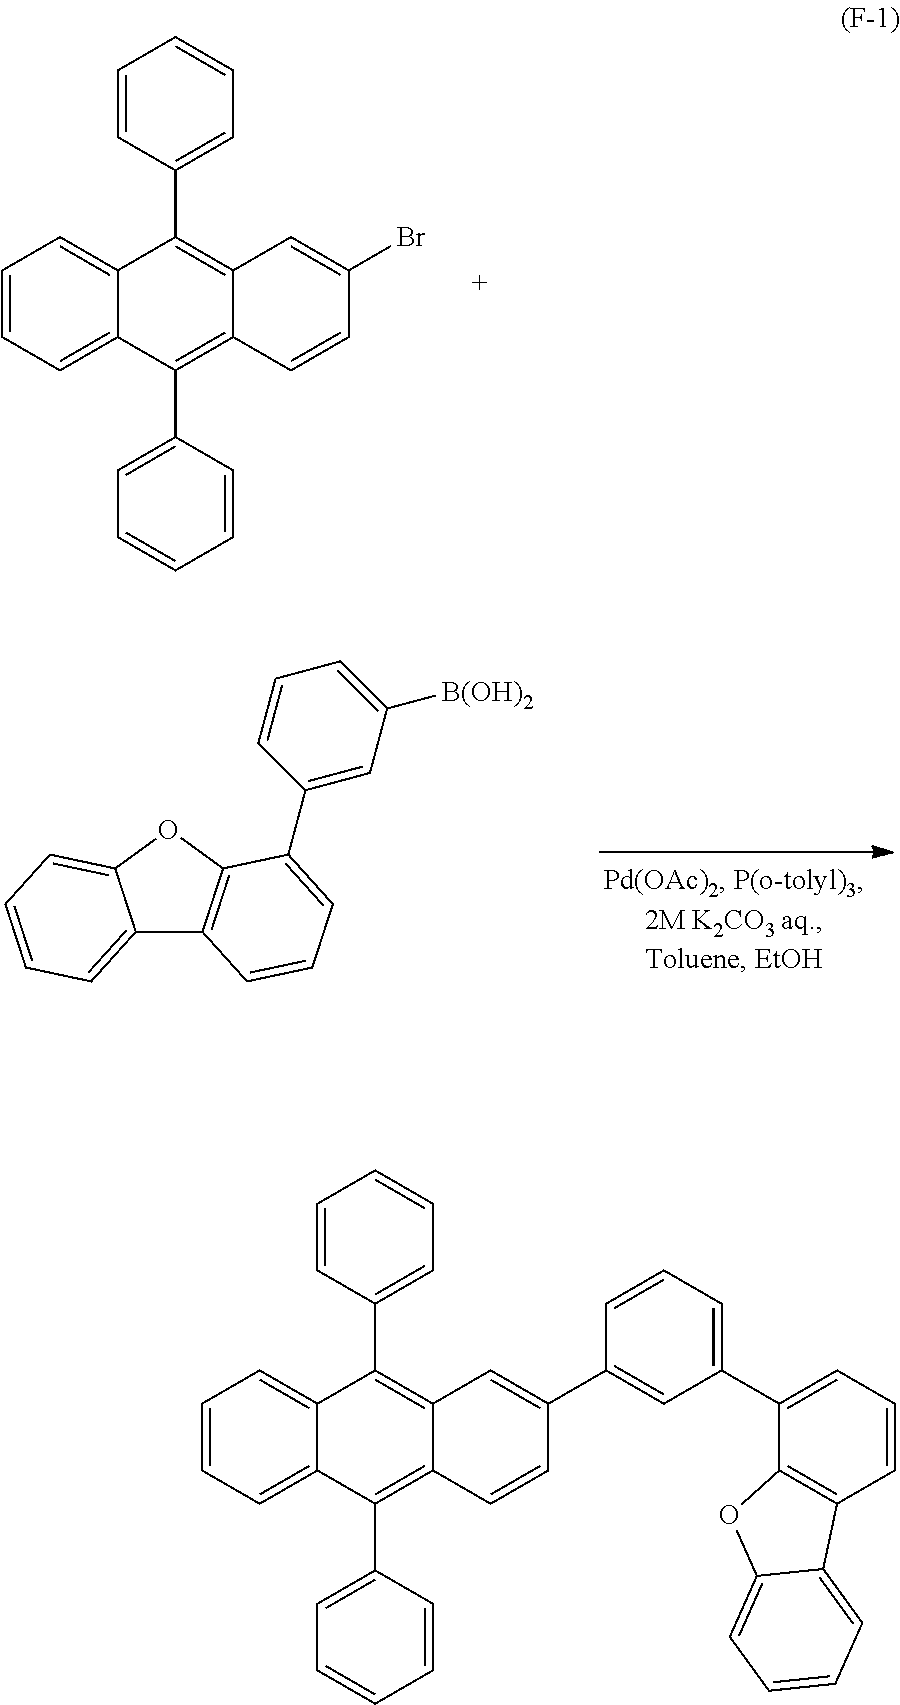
C1=CC=C2C(=C1)C(C1=CC=CC=C1)=C1C(=C2C2=CC=CC=C2)C=CC(Br)=C1.C12=CC=CC=C1OC1=C2C=CC=C1C1=CC([B(OH)2])=CC=C1.C1=CC=C2C(=C1)C(C1=CC=CC=C1)=C1C(=C2C2=CC=CC=C2)C=CC(C2=CC(C3=CC=CC4=C3OC3=CC=CC=C43)=CC=C2)=C1
